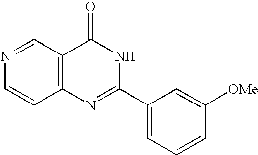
N1=CC2=C(C=C1)N=C(C1=CC=CC([OMe])=C1)NC2=O
